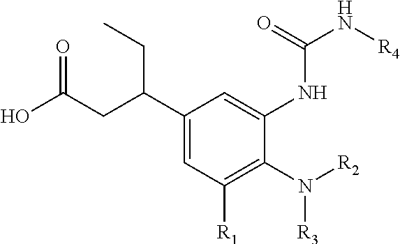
C1(C(CC(O)=O)CC)=CC([R1])=C(N([R2])[R3])C(NC(N[R4])=O)=C1
